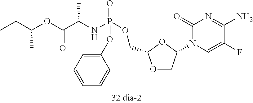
O1CC(N2C=C(F)C(N)=NC2=O)OC1COP(NC(C(OC(CC)C)=O)C)(=O)OC1=CC=CC=C1
